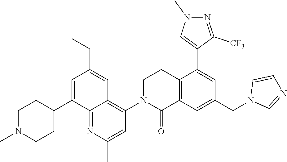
C12=C(C=C(CN3C=NC=C3)C=C1C1=CN(C)N=C1[CF3])C(=O)N(C1=C3C(=NC(C)=C1)C(C1CCN(C)CC1)=CC(CC)=C3)CC2
